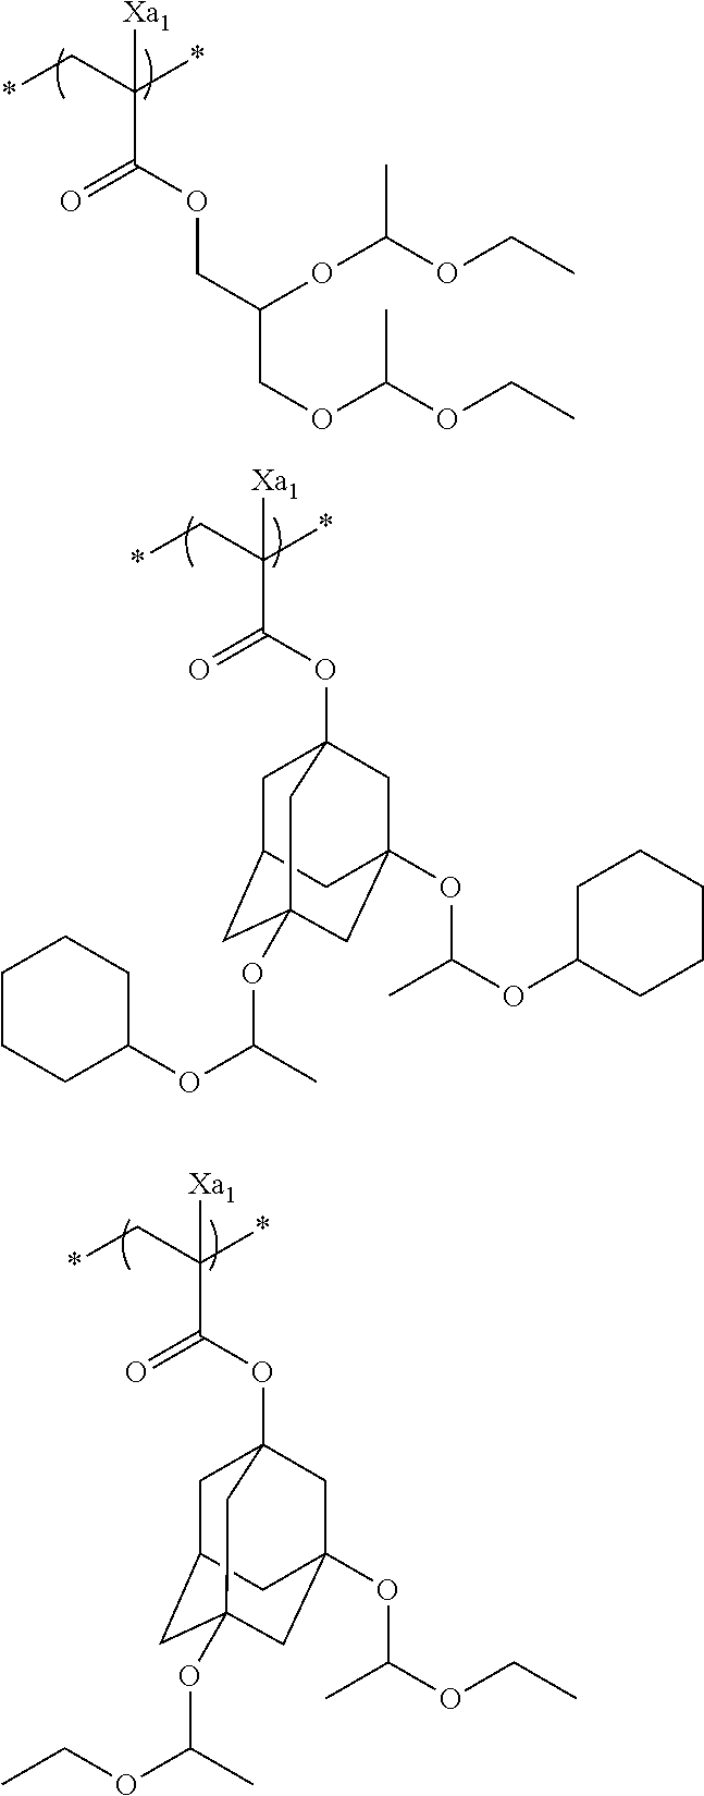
*CC(*)(C(OCC(OC(C)OCC)COC(OCC)C)=O)[Xa1].*CC(*)(C(OC12CC3CC(OC(OC4CCCCC4)C)(CC(OC(OC4CCCCC4)C)(C1)C3)C2)=O)[Xa1].*CC(*)(C(OC12CC3CC(OC(OCC)C)(CC(OC(OCC)C)(C1)C3)C2)=O)[Xa1]
